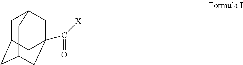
C1C2CC3CC(C([X])=O)(CC1C3)C2
